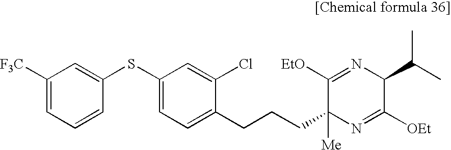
S(C1=CC([F3C])=CC=C1)C1=CC=C(CCCC2([Me])N=C([OEt])C(C(C)C)N=C2[EtO])C(Cl)=C1
